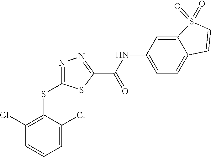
C1=C(Cl)C(SC2=NN=C(C(NC3=CC=C4C(=C3)S(=O)(=O)C=C4)=O)S2)=C(Cl)C=C1
